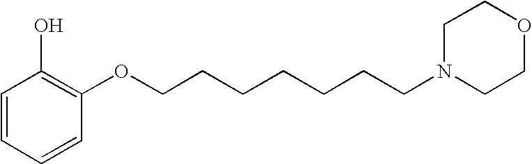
C1=CC=CC(OCCCCCCCN2CCOCC2)=C1O
